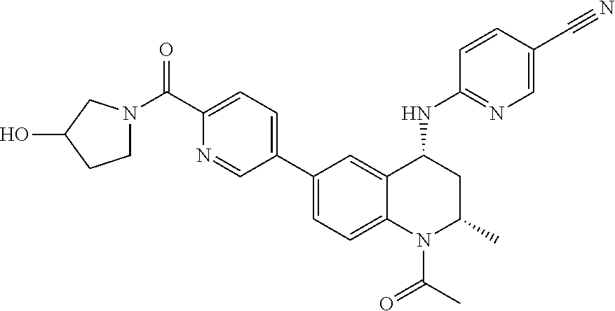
C(C1=CC=C(C2=CC=C3C(=C2)C(NC2=NC=C(C#N)C=C2)CC(C)N3C(C)=O)C=N1)(=O)N1CCC(O)C1
